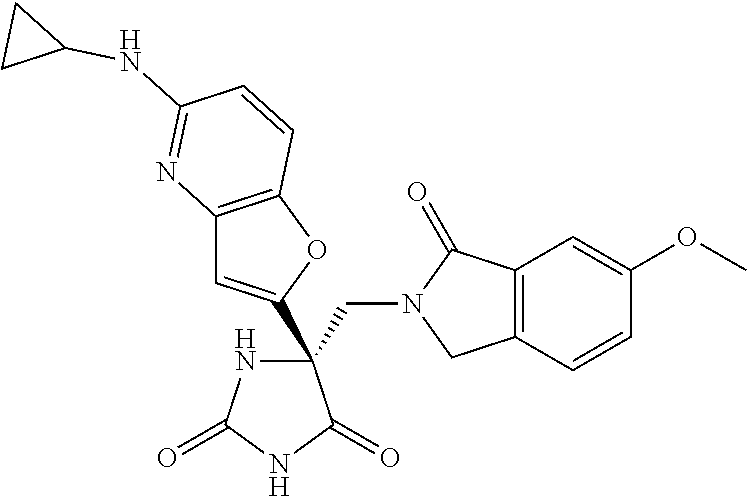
C(C1(C2=CC3=C(O2)C=CC(NC2CC2)=N3)NC(=O)NC1=O)N1CC2=C(C1=O)C=C(OC)C=C2
